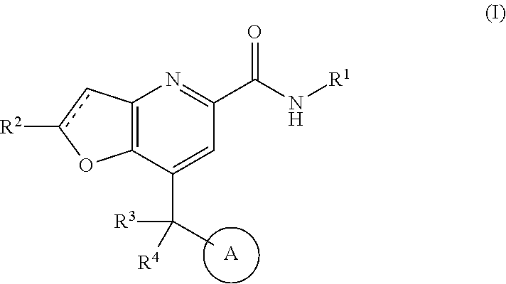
[A].C12=C(C(C([R4])([R3])C)=CC(C(=O)N[R1])=N1)Oc([R2])c2
